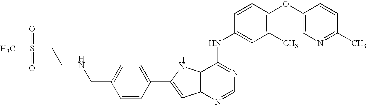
C1(C2=CC3=C(N2)C(NC2=CC(C)=C(OC4=CN=C(C)C=C4)C=C2)=NC=N3)=CC=C(CNCCS(C)(=O)=O)C=C1
